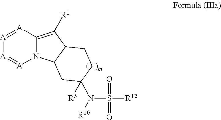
N12C(=C([R1])C3C1CC(N([R10])S([R12])(=O)=O)([R5])CC3)[A]=[A][A]=[A]2
